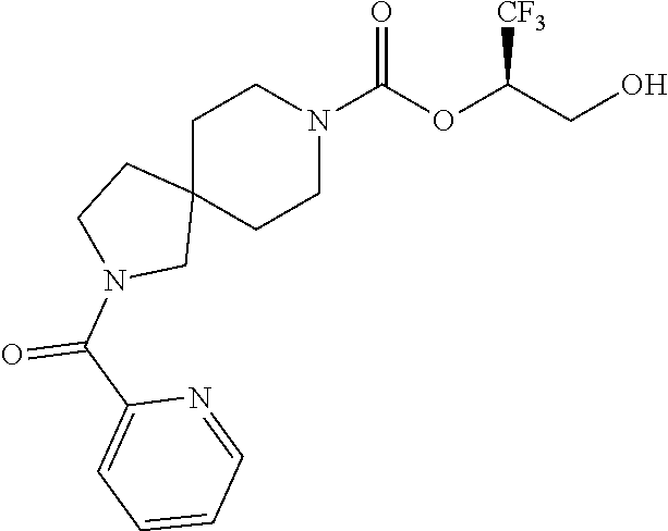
C1C2(CCN(C(OC(CO)[CF3])=O)C1)CCN(C(=O)C1=CC=CC=N1)C2
